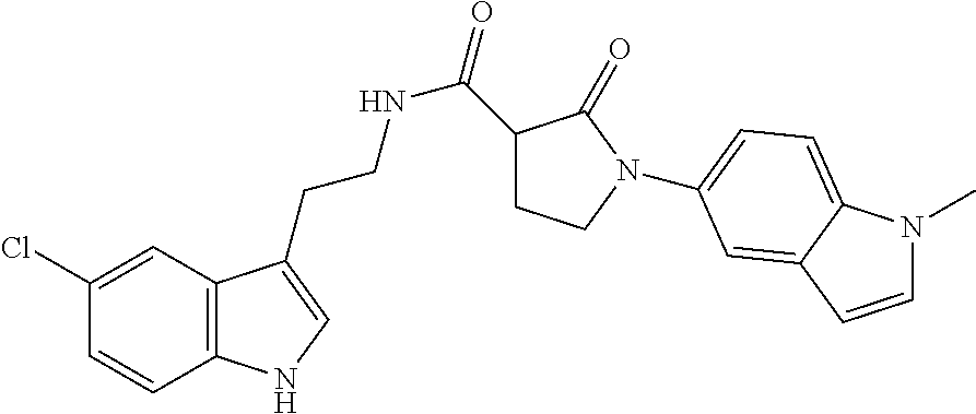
C12=C(C=C(Cl)C=C1)C(CCNC(=O)C1CCN(C3=CC=C4N(C)C=CC4=C3)C1=O)=CN2
